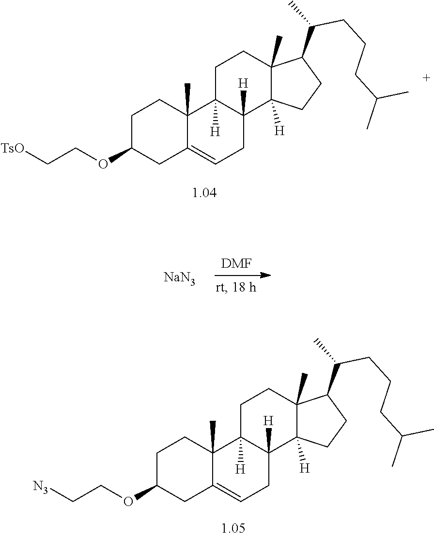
C1C(OCC[TsO])CC2=CCC3([H])C([H])(C2(C)C1)CCC1(C)C3([H])CCC1C(C)CCCC(C)C.[NaN3].[DMF].C1C(OCC[N3])CC2=CCC3([H])C([H])(C2(C)C1)CCC1(C)C3([H])CCC1C(C)CCCC(C)C
